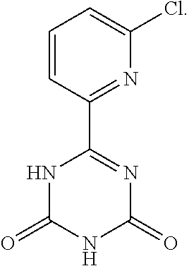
C1=CC(C2=NC(=O)NC(=O)N2)=NC(Cl)=C1
